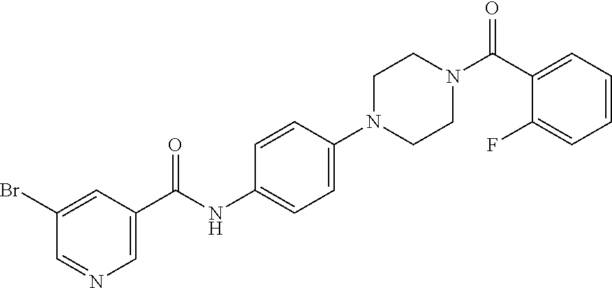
C1=C(C(NC2=CC=C(N3CCN(C(C4=CC=CC=C4F)=O)CC3)C=C2)=O)C=C(Br)C=N1
